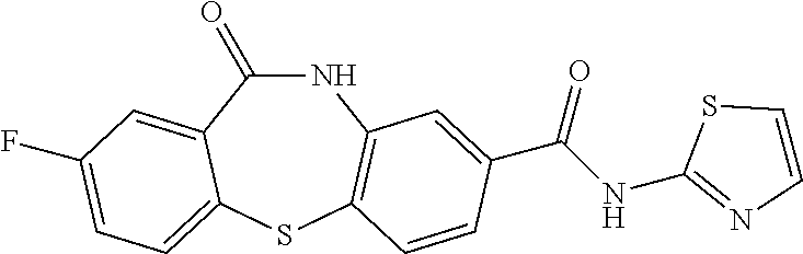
N1C(=O)C2=CC(F)=CC=C2SC2=C1C=C(C(NC1=NC=CS1)=O)C=C2
